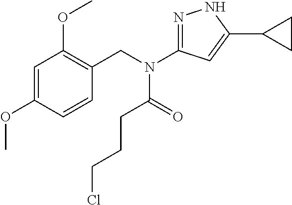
C(N(C1=NNC(C2CC2)=C1)C(CCCCl)=O)C1=C(OC)C=C(OC)C=C1
